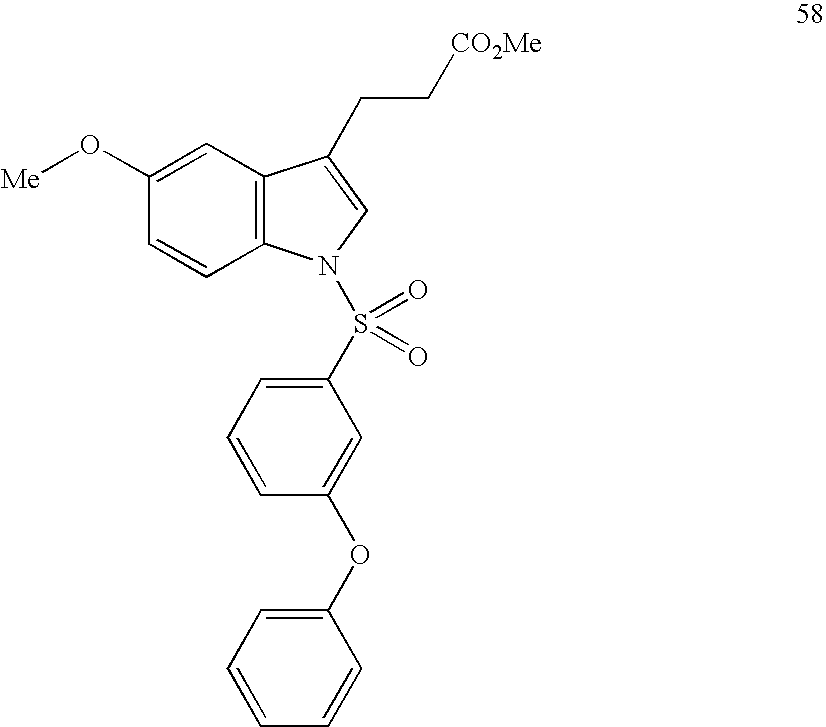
C1=C(O[Me])C=CC2=C1C(CC[CO2Me])=CN2S(=O)(=O)C1=CC=CC(OC2=CC=CC=C2)=C1
